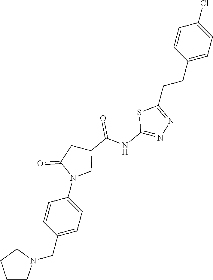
C(C1=CC=C(N2CC(C(NC3=NN=C(CCC4=CC=C(Cl)C=C4)S3)=O)CC2=O)C=C1)N1CCCC1
